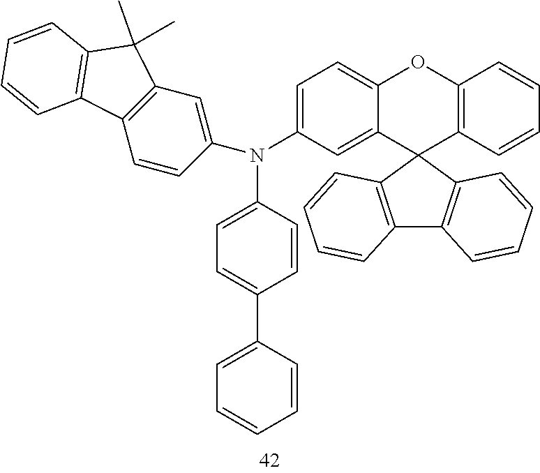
C12=C(C3(C4=C1C=CC=C4)C1=C(OC4=CC=C(N(C5=CC=C(C6=CC=CC=C6)C=C5)C5=CC6=C(C=C5)C5=C(C6(C)C)C=CC=C5)C=C34)C=CC=C1)C=CC=C2
